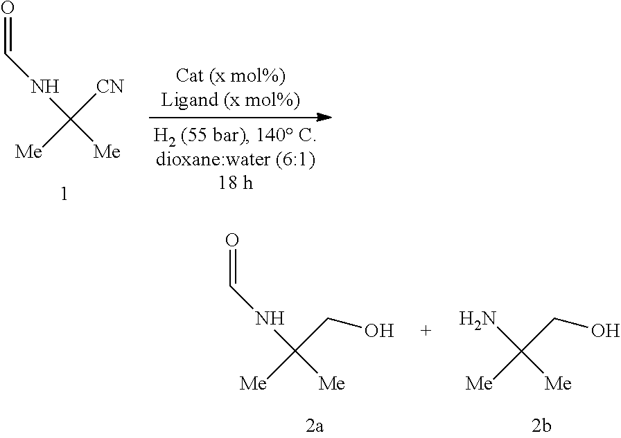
O=CNC([Me])([CN])[Me].O=CNC([Me])(CO)[Me].NC([Me])(CO)[Me]
